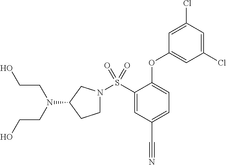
N1(S(C2=CC(C#N)=CC=C2OC2=CC(Cl)=CC(Cl)=C2)(=O)=O)CCC(N(CCO)CCO)C1
